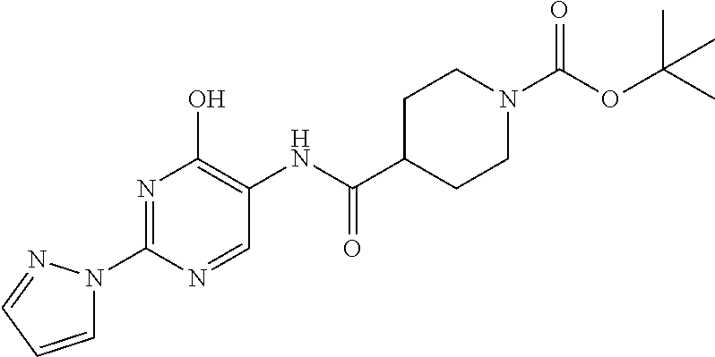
N1=C(N2C=CC=N2)N=CC(NC(C2CCN(C(OC(C)(C)C)=O)CC2)=O)=C1O
